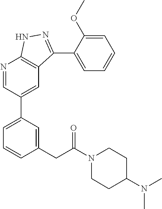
N1=CC(C2=CC=CC(CC(=O)N3CCC(N(C)C)CC3)=C2)=CC2=C1NN=C2C1=CC=CC=C1OC
